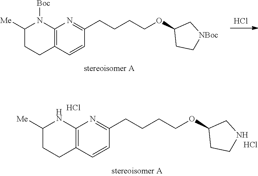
C12=C(C=CC(CCCCOC3CCNC3)=N1)CCC([Me])N2.Cl.Cl.Cl.C12=C(C=CC(CCCCOC3CC[NBoc]C3)=N1)CCC([Me])N2[Boc]
